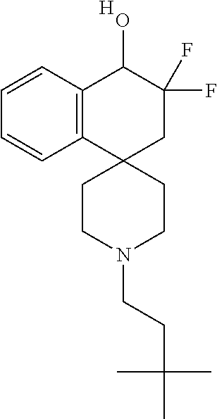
C12=C(C=CC=C1)C(O)C(F)(F)CC21CCN(CCC(C)(C)C)CC1.[H]
